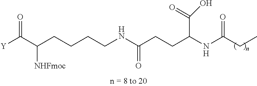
C(CCNC(CCC(NC(CC)=O)C(=O)O)=O)CC(C([Y])=O)[NHFmoc]
